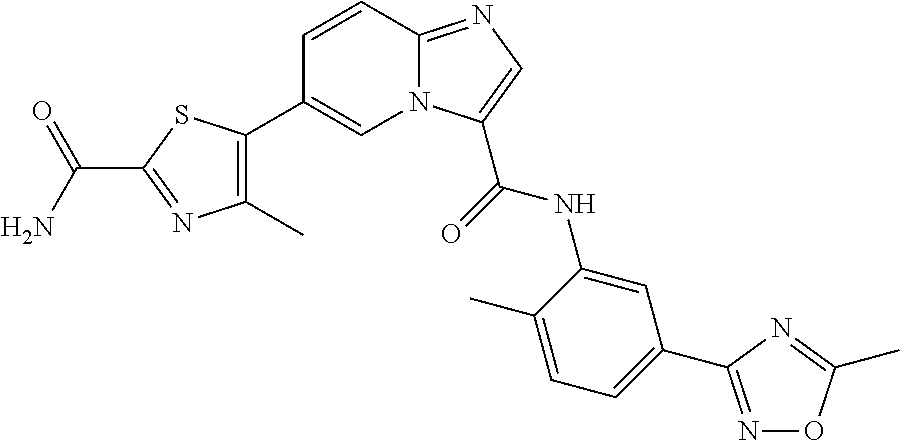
C1=CC2=NC=C(C(NC3=CC(C4=NOC(C)=N4)=CC=C3C)=O)N2C=C1C1=C(C)N=C(C(N)=O)S1
